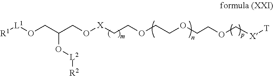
[L1](OCC(CO[X]CCOCCOCCOC[X][T])O[L2][R2])[R1]
